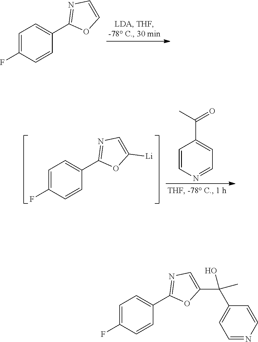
C1(C2=NC=CO2)=CC=C(F)C=C1.C1=CN=CC=C1C(=O)C.C1(C2=NC=C([Li])O2)=CC=C(F)C=C1.C1(C2=NC=C(C(C3=CC=NC=C3)(C)O)O2)=CC=C(F)C=C1
